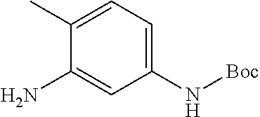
C1(C)=CC=C(N[Boc])C=C1N
